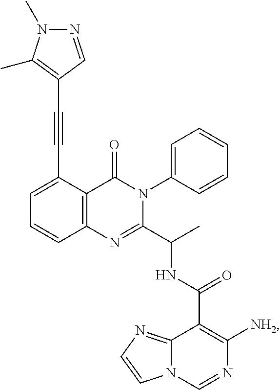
C1(C#CC2=C(C)N(C)N=C2)=CC=CC2=C1C(=O)N(C1=CC=CC=C1)C(C(C)NC(C1=C([NH2])N=CN3C1=NC=C3)=O)=N2
